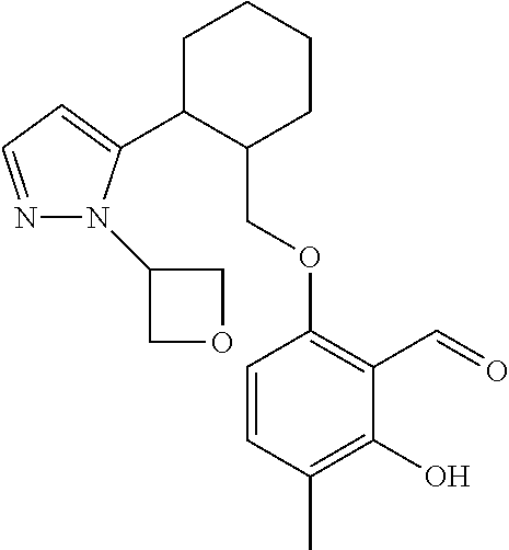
C1C(C2=CC=NN2C2COC2)C(COC2=C(C=O)C(O)=C(C)C=C2)CCC1
